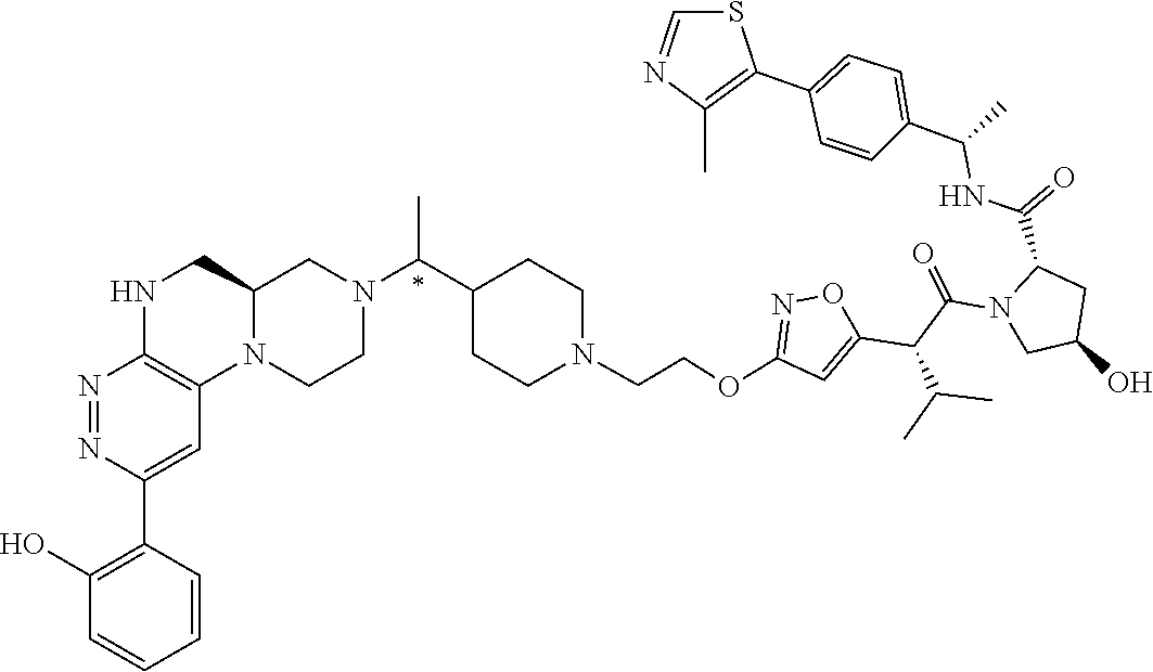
C1(C2=C(C)N=CS2)=CC=C(C(NC(C2CC(O)CN2C(C(C2=CC(OCCN3CCC(C(N4CCN5C(C4)CNC4=C5C=C(C5=C(O)C=CC=C5)N=N4)C)CC3)=NO2)C(C)C)=O)=O)C)C=C1
